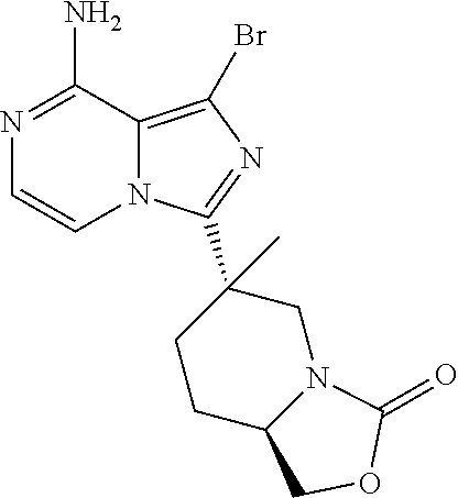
N12C(=C(Br)N=C1C1(C)CCC3N(C1)C(=O)OC3)C(N)=NC=C2
